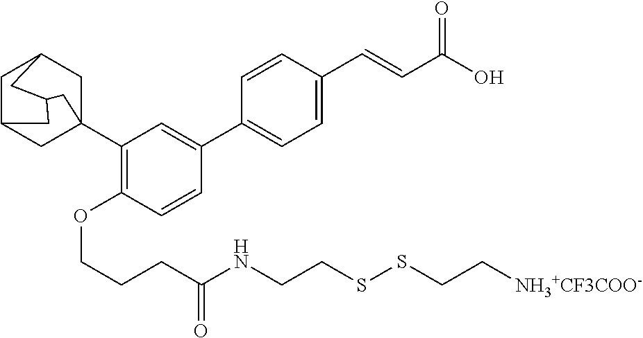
C12(C3=C(OCCCC(NCCSSCC[NH3+CF3COO-])=O)C=CC(C4=CC=C(C=CC(O)=O)C=C4)=C3)CC3CC(C1)CC(C2)C3
